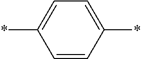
*C1=CC=C(*)C=C1
